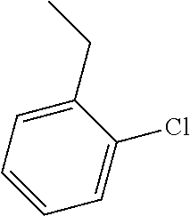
CCC1=CC=CC=C1Cl
